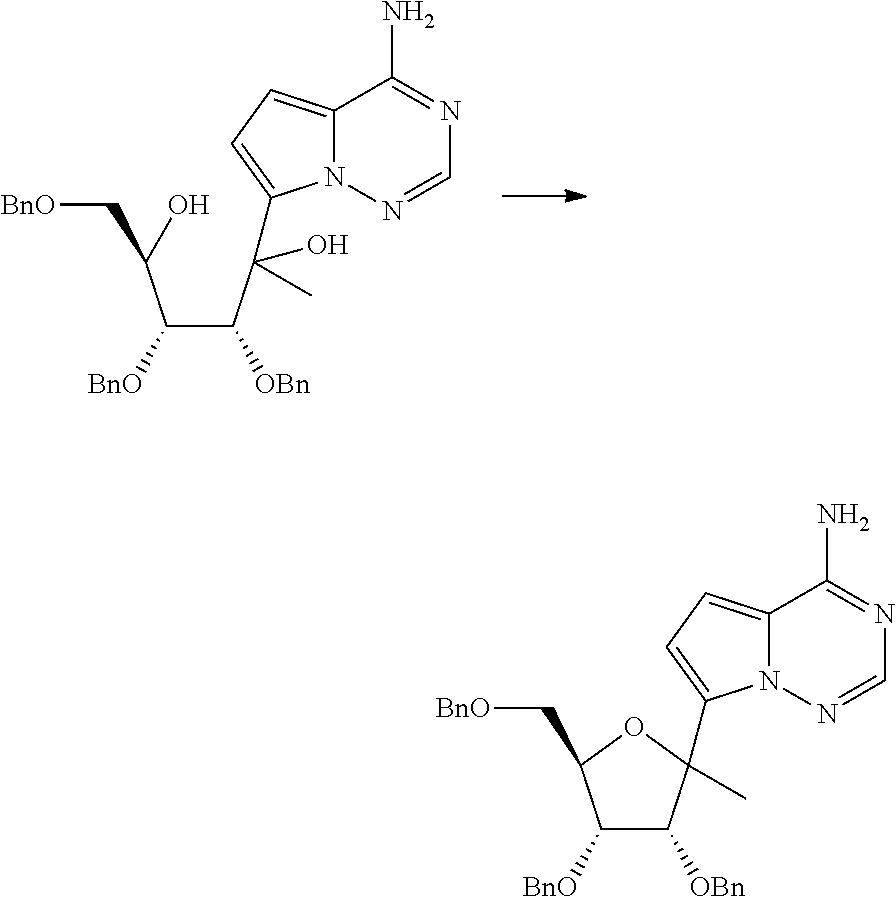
C(C([OBn])C(C)(O)C1=CC=C2N1N=CN=C2N)(C(C[BnO])O)[BnO].C1([BnO])C([OBn])C(C)(C2=CC=C3N2N=CN=C3N)OC1C[BnO]
